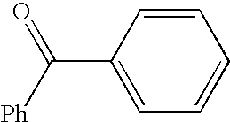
C1(C([Ph])=O)=CC=CC=C1
